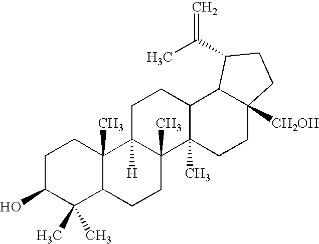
C1C(O)C(C)(C)C2C(C)(C1)C1([H])C(C)(CC2)C2(C)C(CC1)C1C([CH2OH])(CC2)CCC1C(C)=C
